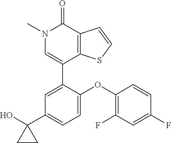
C1=CSC2=C1C(=O)N(C)C=C2C1=CC(C2(O)CC2)=CC=C1OC1=C(F)C=C(F)C=C1
